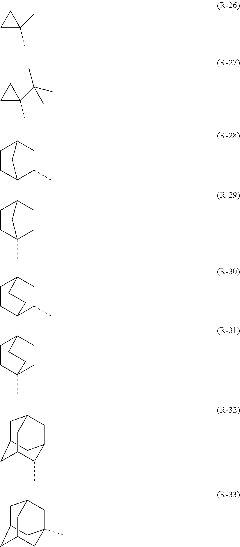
C1C(C)(C)C1.C1C(C)(C(C)(C)C)C1.C1CC2C(C)CC1C2.C1CC2(C)CCC1C2.C1CC2C(C)CC1CC2.C1CC2(C)CCC1CC2.C1C2CC3CC1CC(C3C)C2.C1C2CC3(C)CC1CC(C3)C2
